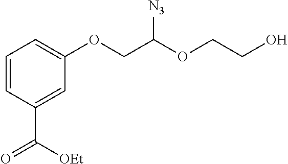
C1=CC(C([OEt])=O)=CC(OCC(OCCO)[N3])=C1
